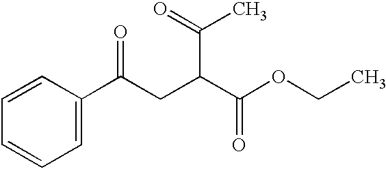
C1=C(C(CC(C(OCC)=O)C(C)=O)=O)C=CC=C1
